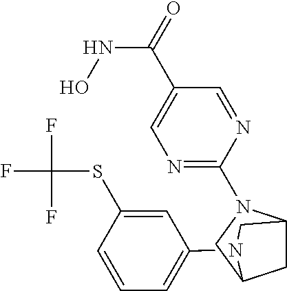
C1=CC=C(N2C3CC(N(C4=NC=C(C(=O)NO)C=N4)C3)C2)C=C1SC(F)(F)F
